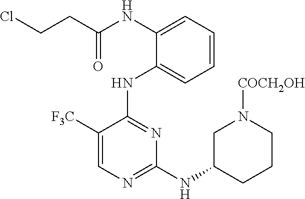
N(C1=CC=CC=C1NC1=NC(NC2CCCN([COCH2OH])C2)=NC=C1[F3C])C(CCCl)=O
